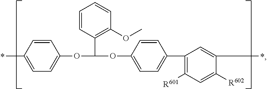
C1=CC(C)=CC=C1OC(C1=C(OC)C=CC=C1)OC1=CC=C(C2=C([R601])C=C([R602])C(C)=C2)C=C1
